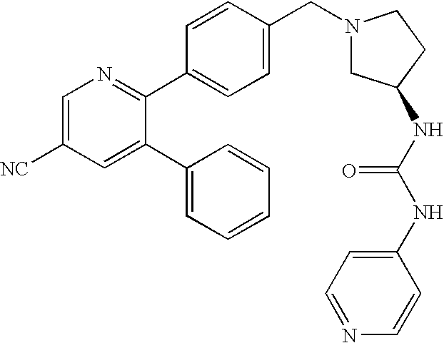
C1=C([NC])C=C(C2=CC=CC=C2)C(C2=CC=C(CN3CC(NC(NC4=CC=NC=C4)=O)CC3)C=C2)=N1
